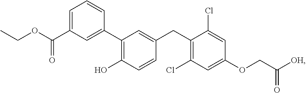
C1(C2=C(O)C=CC(CC3=C(Cl)C=C(OCC([OH])=O)C=C3Cl)=C2)=CC(C(OCC)=O)=CC=C1
